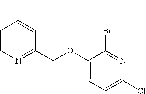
C1=CN=C(COC2=CC=C(Cl)N=C2Br)C=C1C
